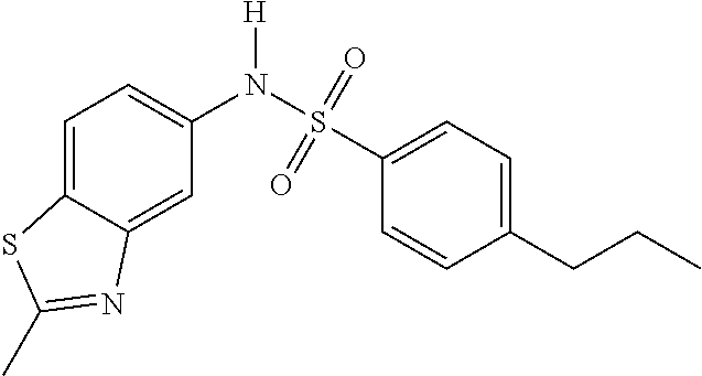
C1=C2C(=CC(N([H])S(=O)(=O)C3=CC=C(CCC)C=C3)=C1)N=C(C)S2
